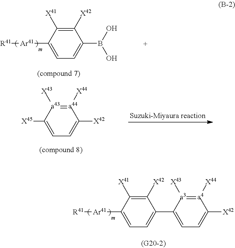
[a4]1([X44])=[a3]([X43])C(C2=CC=C([Ar41][R41])C([X41])=C2[X42])=CC=C1[X42].C1([X42])=C([X41])C([Ar41][R41])=CC=C1B(O)O.[a44]1([X44])=[a43]([X43])C([X45])=CC=C1[X42]
